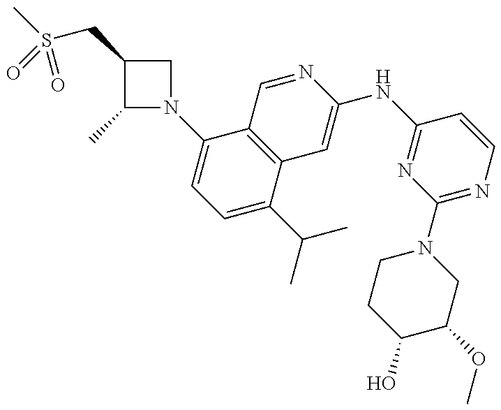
C1=C(C(C)C)C2=C(C(N3CC(CS(C)(=O)=O)C3C)=C1)C=NC(NC1=NC(N3CCC(O)C(OC)C3)=NC=C1)=C2
